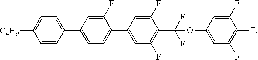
C1(F)=CC(C2=CC=C([C4H9])C=C2)=CC=C1C1=CC(F)=C(C(OC2=CC(F)=C(F)C(F)=C2)(F)F)C(F)=C1
